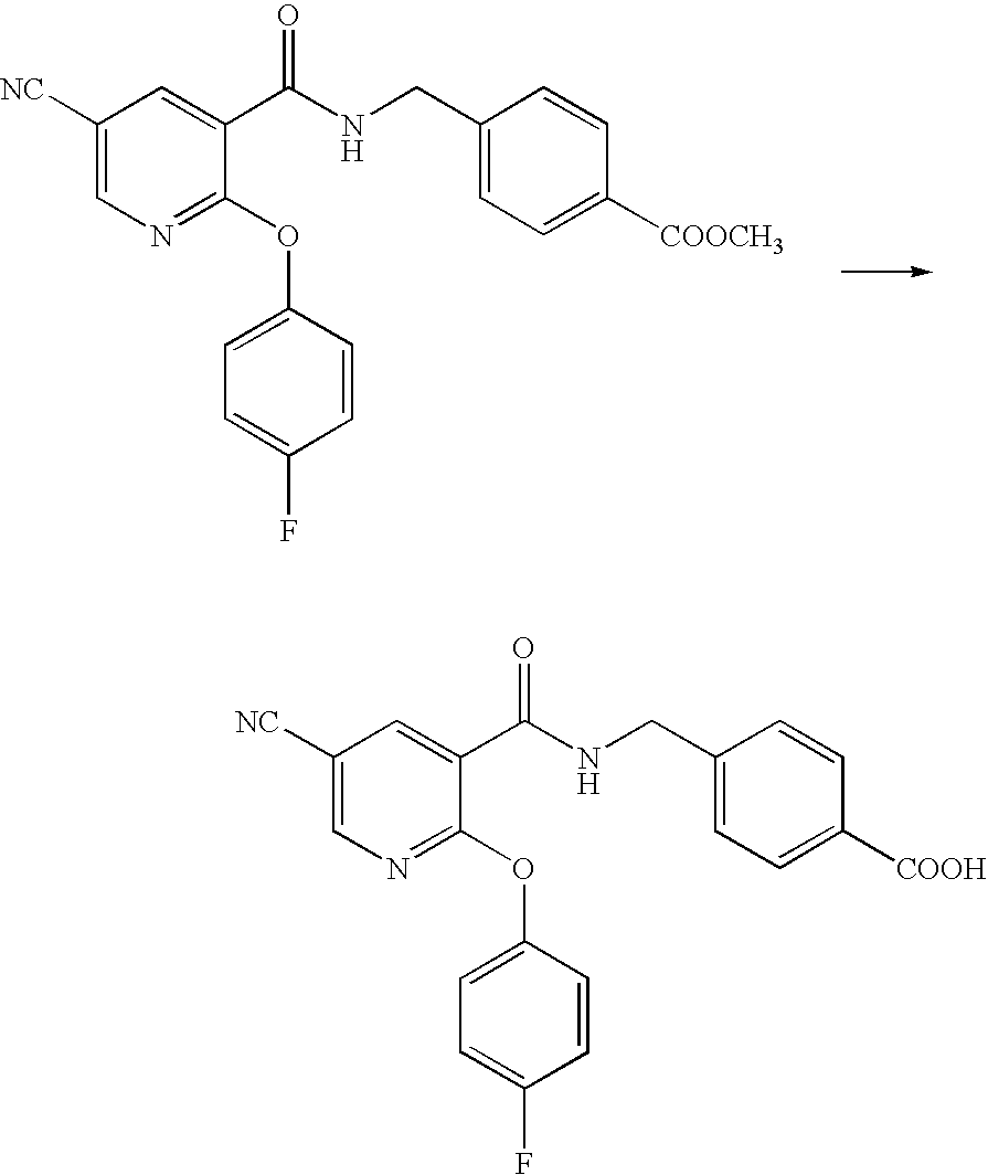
C1([NC])=CN=C(OC2=CC=C(F)C=C2)C(C(NCC2=CC=C([COOCH3])C=C2)=O)=C1.C1([NC])=CN=C(OC2=CC=C(F)C=C2)C(C(NCC2=CC=C([COOH])C=C2)=O)=C1
